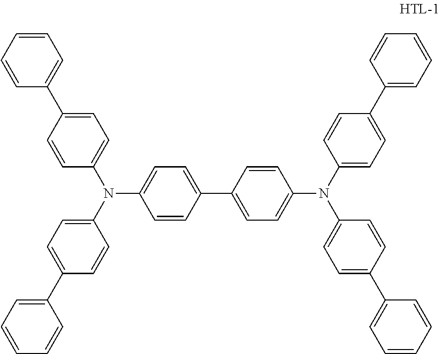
C1=CC=CC(C2=CC=C(N(C3=CC=C(C4=CC=CC=C4)C=C3)C3=CC=C(C4=CC=C(N(C5=CC=C(C6=CC=CC=C6)C=C5)C5=CC=C(C6=CC=CC=C6)C=C5)C=C4)C=C3)C=C2)=C1
